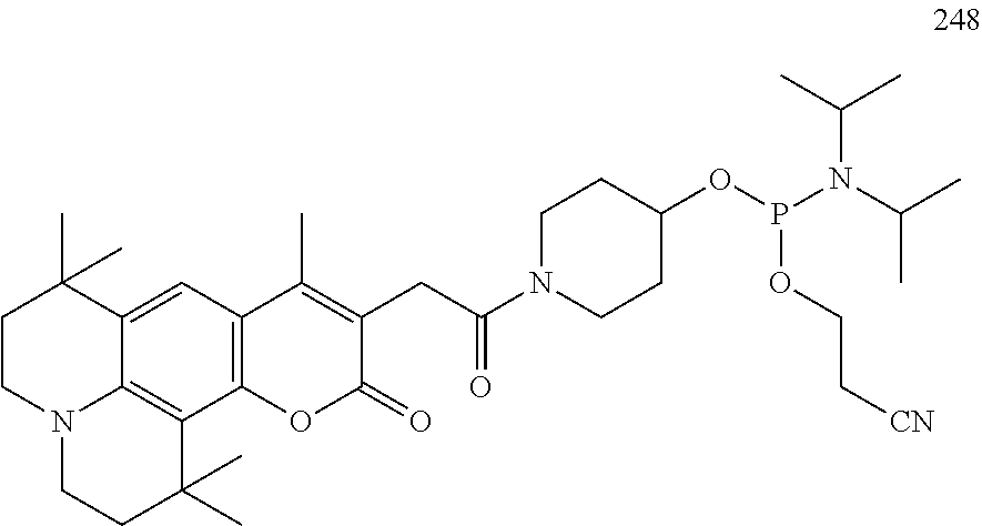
C1CN2C3=C(C4=C(C=C3C1(C)C)C(C)=C(CC(N1CCC(OP(N(C(C)C)C(C)C)OCC[CN])CC1)=O)C(=O)O4)C(C)(C)CC2
